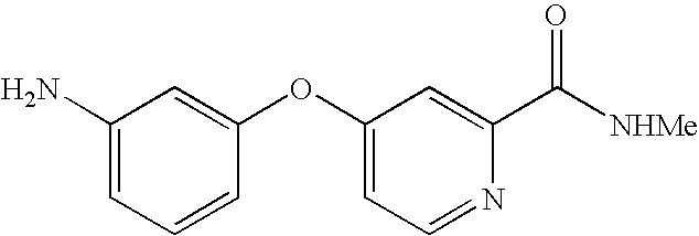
C1=CC(OC2=CC=NC(C([NHMe])=O)=C2)=CC(N)=C1
